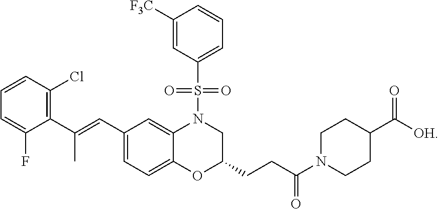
C1([F3C])=CC(S(=O)(=O)N2C3=CC(C=C(C4=C(Cl)C=CC=C4F)C)=CC=C3OC(CCC(N3CCC(C([OH])=O)CC3)=O)C2)=CC=C1
